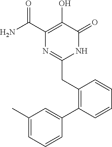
NC(C1=C(O)C(=O)NC(CC2=C(C3=CC(C)=CC=C3)C=CC=C2)=N1)=O
